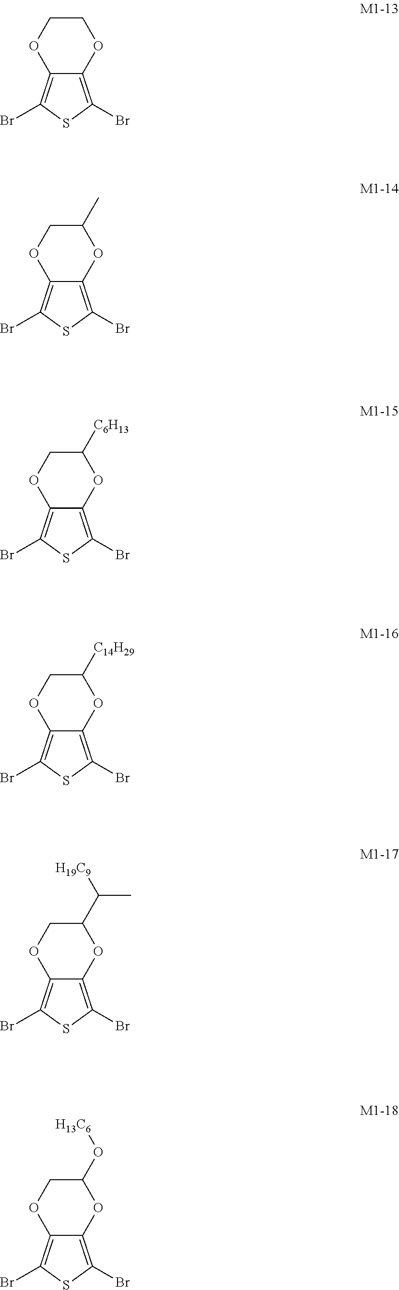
C12=C(Br)SC(Br)=C1OCCO2.C12=C(Br)SC(Br)=C1OC(C)CO2.C12=C(Br)SC(Br)=C1OC([C6H13])CO2.C12=C(Br)SC(Br)=C1OC([C14H29])CO2.C12=C(Br)SC(Br)=C1OC(C([H19C9])C)CO2.C12=C(Br)SC(Br)=C1OC(O[H13C6])CO2
